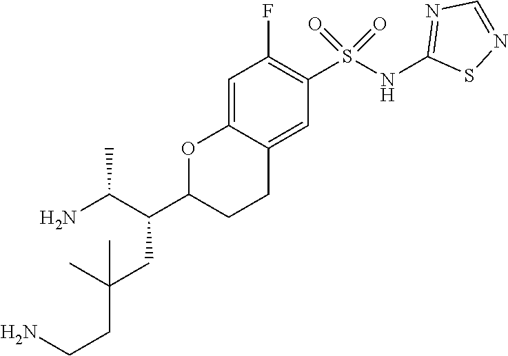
C1=C2C(=CC(S(NC3=NC=NS3)(=O)=O)=C1F)CCC(C(C(N)C)CC(C)(CCN)C)O2
